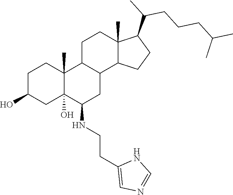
C1C(O)CC2(O)C(C)(C1)C1C(CC2NCCC2=CN=CN2)C2C(C)(CC1)C(C(CCCC(C)C)C)CC2
